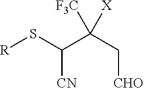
[R]SC(C(C[CHO])([X])[F3C])[CN]
